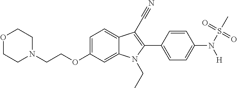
C1=C(OCCN2CCOCC2)C=C2C(=C1)C(C#N)=C(C1=CC=C(N(S(C)(=O)=O)[H])C=C1)N2CC
